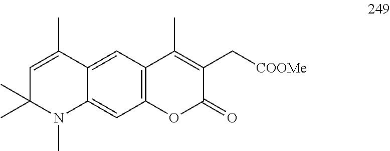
C1=C(C)C2=CC3=C(C=C2N(C)C1(C)C)OC(=O)C(C[COOMe])=C3C
